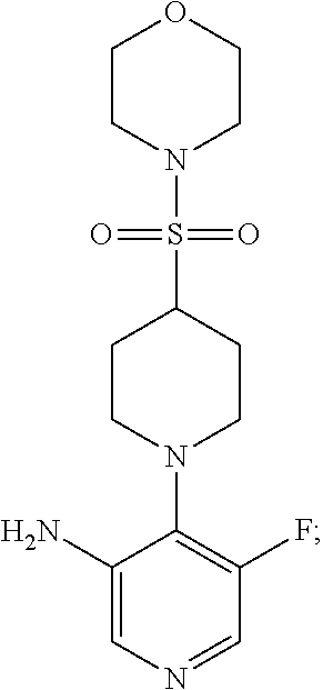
C1(N)=CN=CC(F)=C1N1CCC(S(=O)(=O)N2CCOCC2)CC1
